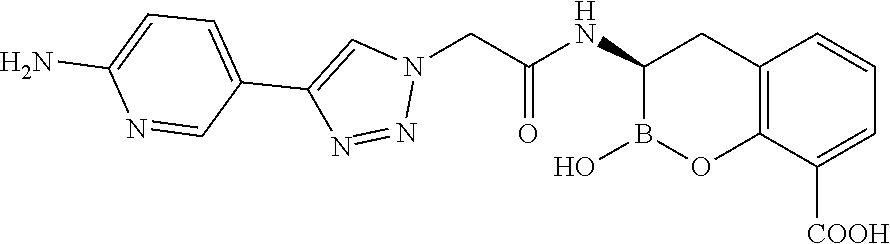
C12=C(C([COOH])=CC=C1)OB(O)C(NC(=O)CN1C=C(C3=CC=C(N)N=C3)N=N1)C2
